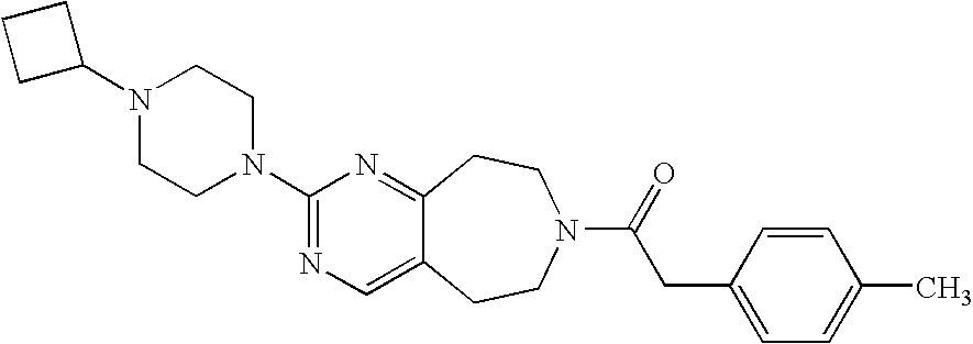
C1(N2CCN(C3=NC=C4C(=N3)CCN(C(=O)CC3=CC=C(C)C=C3)CC4)CC2)CCC1
